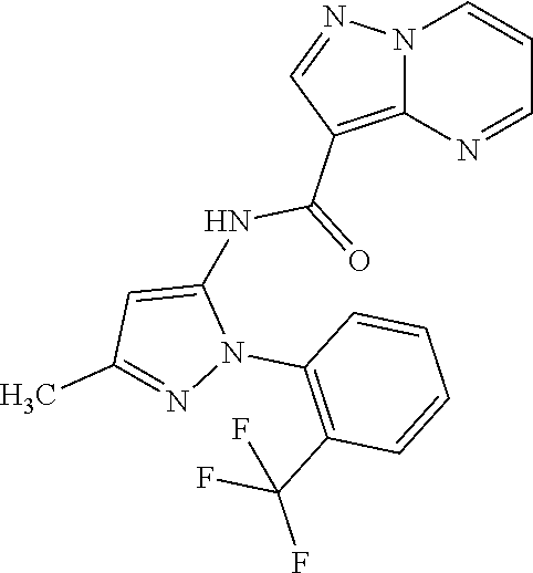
N12C(=C(C(NC3=CC(C)=NN3C3=C(C(F)(F)F)C=CC=C3)=O)C=N1)N=CC=C2
